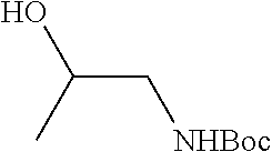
C(C[NHBoc])(C)O
